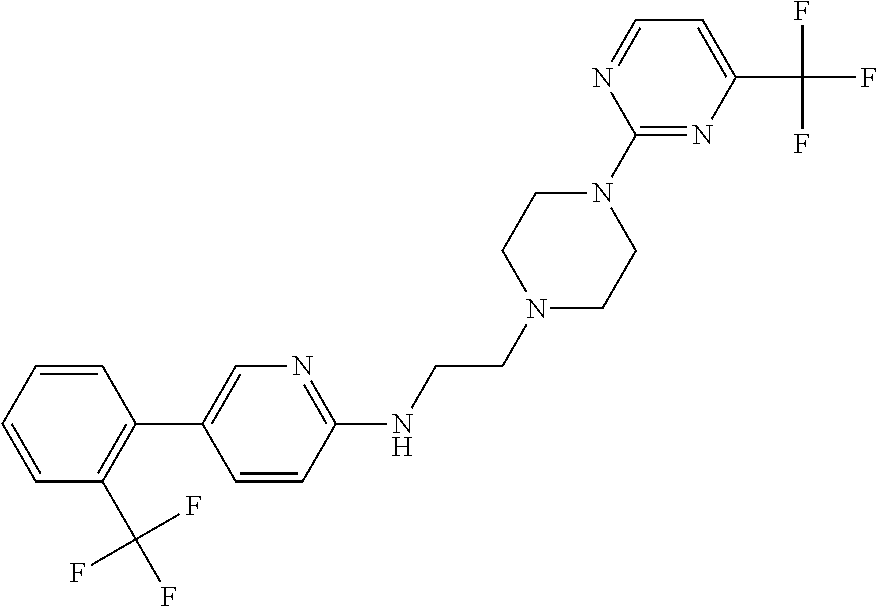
C1=CC=CC(C2=CN=C(NCCN3CCN(C4=NC(C(F)(F)F)=CC=N4)CC3)C=C2)=C1C(F)(F)F
